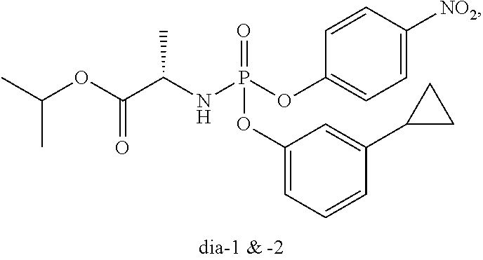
C1=C([NO2])C=CC(OP(NC(C(OC(C)C)=O)C)(=O)OC2=CC=CC(C3CC3)=C2)=C1
